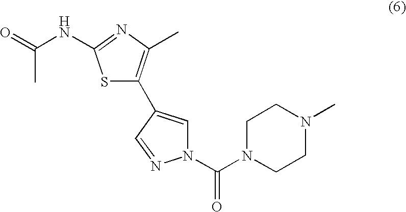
S1C(C2=CN(C(N3CCN(C)CC3)=O)N=C2)=C(C)N=C1NC(=O)C
